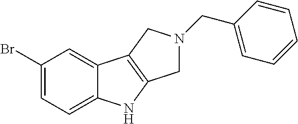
C1(Br)=CC=C2C(=C1)C1=C(N2)CN(CC2=CC=CC=C2)C1
